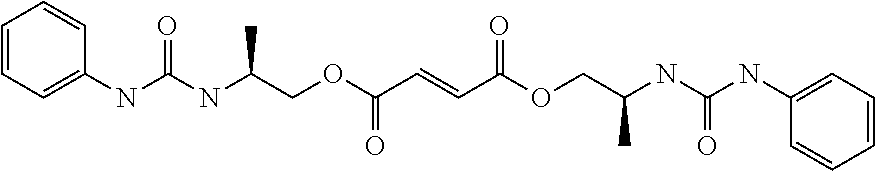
C1=C(NC(NC(COC(C=CC(OCC(NC(NC2=CC=CC=C2)=O)C)=O)=O)C)=O)C=CC=C1
